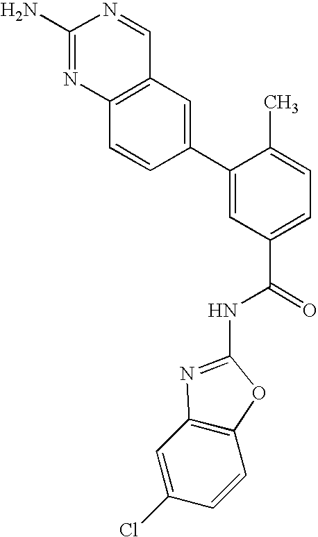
C12=C(N=C(N)N=C1)C=CC(C1=CC(C(=O)NC3=NC4=C(C=CC(Cl)=C4)O3)=CC=C1C)=C2
